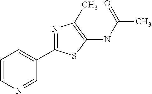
N1=CC(C2=NC(C)=C(NC(C)=O)S2)=CC=C1
